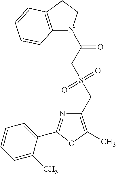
C1(CS(=O)(=O)CC(=O)N2C3=C(CC2)C=CC=C3)=C(C)OC(C2=CC=CC=C2C)=N1
